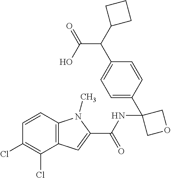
C12=C(C=CC(Cl)=C1Cl)N(C)C(C(NC1(C3=CC=C(C(C(=O)O)C4CCC4)C=C3)COC1)=O)=C2
